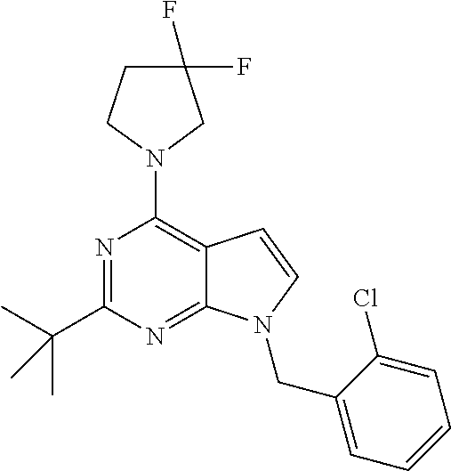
N1=C(C(C)(C)C)N=C2C(=C1N1CC(F)(F)CC1)C=CN2CC1=CC=CC=C1Cl
